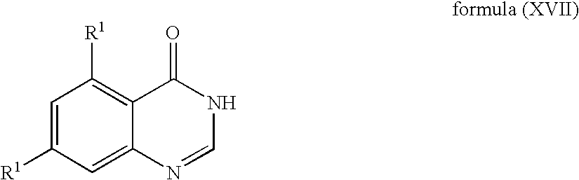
C1=C([R1])C=C2C(=C1[R1])C(=O)NC=N2
